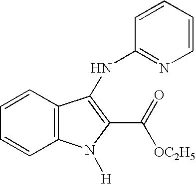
C1=CC2=C(C=C1)C(NC1=NC=CC=C1)=C(C([OC2H5])=O)N2[H]
